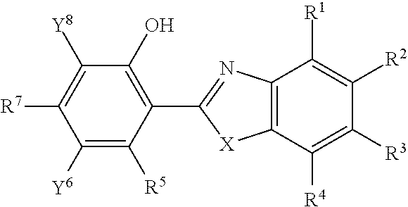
C1([Y6])=C([R5])C(C2=NC3=C([X]2)C([R4])=C([R3])C([R2])=C3[R1])=C(O)C([Y8])=C1[R7]
